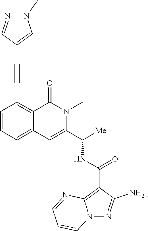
C1=CC=C2C(=C1C#CC1=CN(C)N=C1)C(=O)N(C)C(C([Me])NC(=O)C1=C3N(N=C1N)C=CC=N3)=C2
